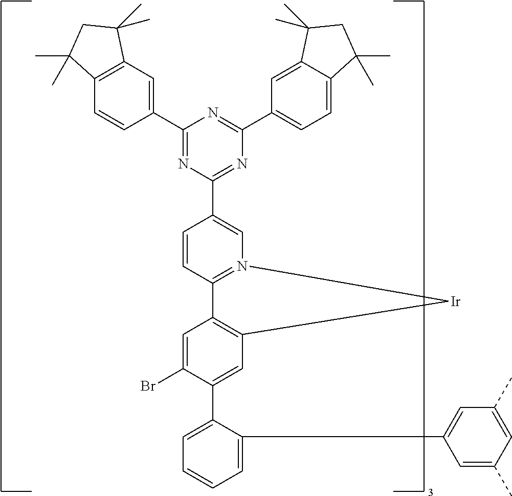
C1(C2=CC3=C(C=C2)C(C)(C)CC3(C)C)=NC(C2=CN3=C(C=C2)C2=C(C=C(C4=CC=CC=C4C4=CC(C)=CC(C)=C4)C(Br)=C2)[Ir]3)=NC(C2=CC=C3C(=C2)C(C)(C)CC3(C)C)=N1
